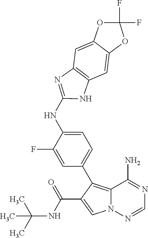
C12=C(C3=CC=C(NC4=NC5=C(C=C6C(=C5)OC(F)(F)O6)N4)C(F)=C3)C(C(NC(C)(C)C)=O)=CN1N=CN=C2N
